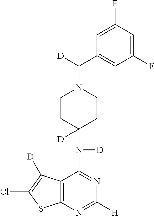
C12=C(N=C([H])N=C1N(C1([D])CCN(C([D])C3=CC(F)=CC(F)=C3)CC1)[D])SC(Cl)=C2[D]
